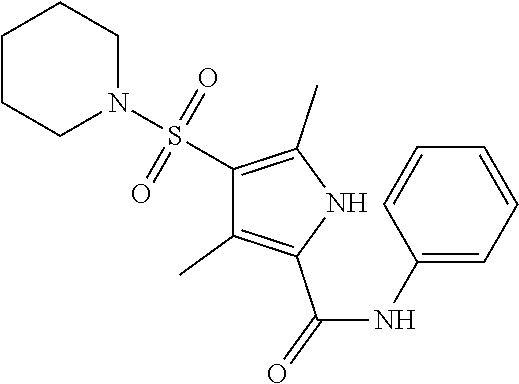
C1CCN(S(=O)(=O)C2=C(C)NC(C(NC3=CC=CC=C3)=O)=C2C)CC1
